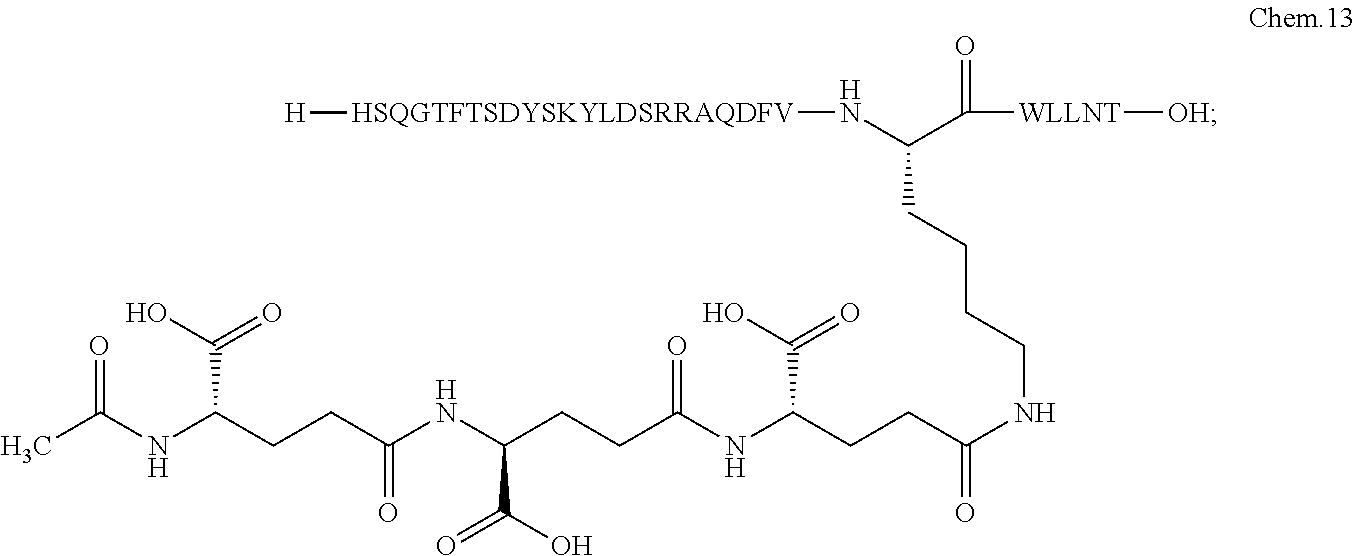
CC(NC(CCC(NC(CCC(NC(CCC(NCCCCC(C([WLLNT][OH])=O)N[HSQGTFTSDYSKYLDSRRAQDFV][H])=O)C(O)=O)=O)C(=O)O)=O)C(O)=O)=O
